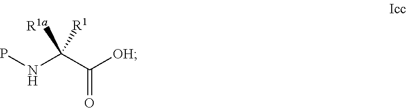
PNC(C([OH])=O)([R1a])[R1]
